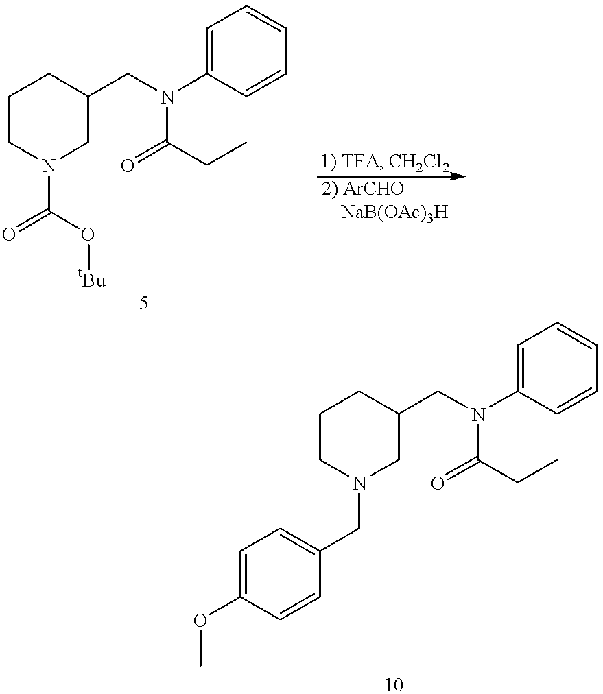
C1CN(C(=O)O[tBu])CC(CN(C(=O)CC)C2=CC=CC=C2)C1.C1CN(CC2=CC=C(OC)C=C2)CC(CN(C(=O)CC)C2=CC=CC=C2)C1
